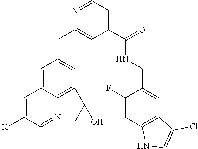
C1=C2C(=C(C(C)(C)O)C=C1CC1=CC(C(NCC3=CC4=C(C=C3F)NC=C4Cl)=O)=CC=N1)N=CC(Cl)=C2
